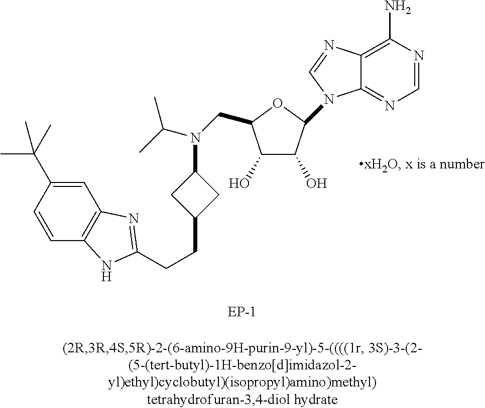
C1(O)C(O)C(N2C3=NC=NC(N)=C3N=C2)OC1CN(C(C)C)C1CC(CCC2=NC3=C(C=CC(C(C)(C)C)=C3)N2)C1
